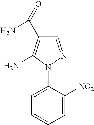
C1=NN(C2=CC=CC=C2[NO2])C(N)=C1C(=O)N
